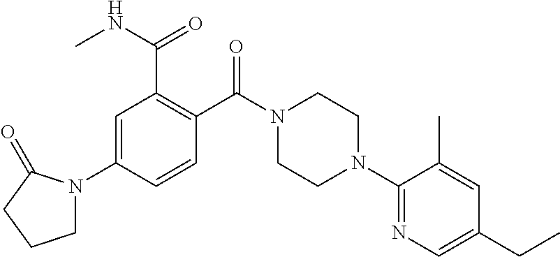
C1=C(N2CCCC2=O)C=CC(C(N2CCN(C3=NC=C(CC)C=C3C)CC2)=O)=C1C(NC)=O
